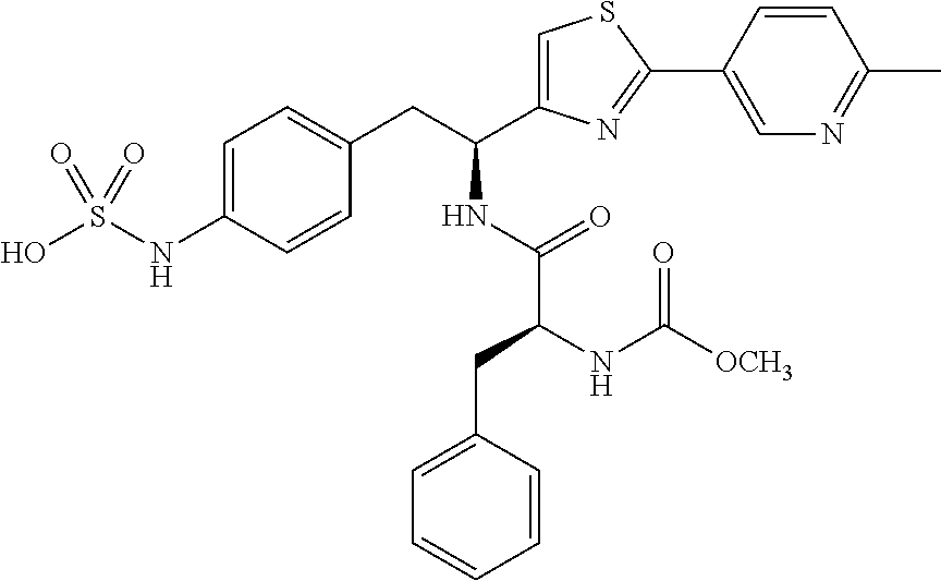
C1=C(NS(O)(=O)=O)C=CC(CC(C2=CSC(C3=CN=C(C)C=C3)=N2)NC(C(CC2=CC=CC=C2)NC([OCH3])=O)=O)=C1
